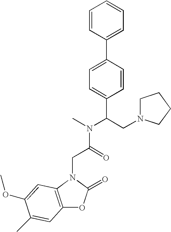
C(C(=O)N(C)C(CN1CCCC1)C1=CC=C(C2=CC=CC=C2)C=C1)N1C(=O)OC2=C1C=C(OC)C(C)=C2
